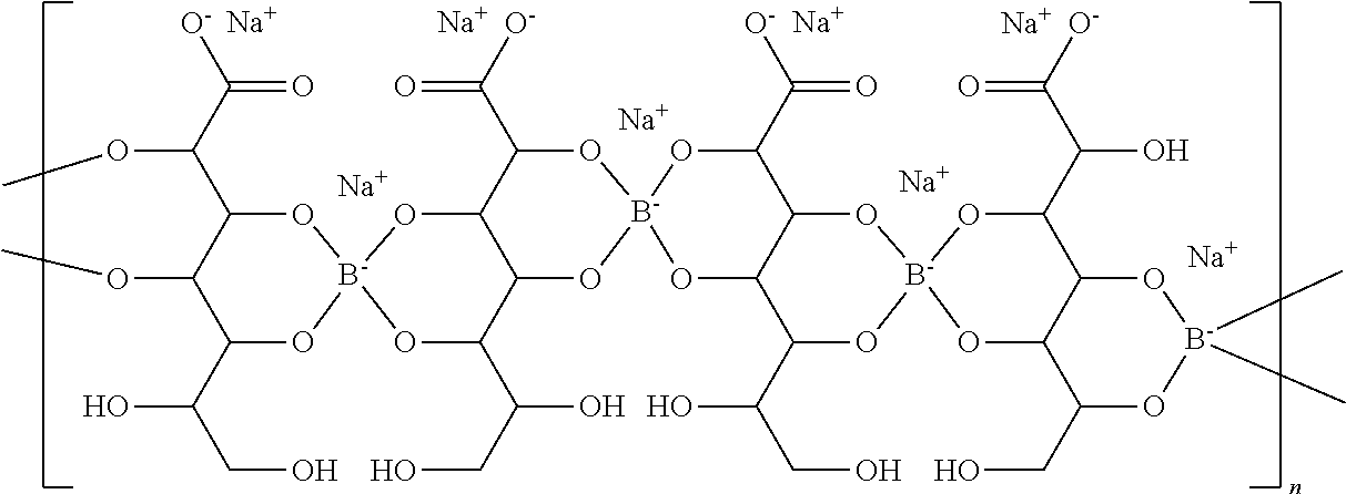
[O-]C(C(C1C(OC)C(C(CO)O)O[B-]2(O1)OC(C(CO)O)C1C(C(C([O-])=O)O[B-]3(O1)OC1C(C(C([O-])=O)O3)O[B-]3(OC4C(C(C(C([O-])=O)O)O3)O[B-](C)(C)OC4CO)OC1C(CO)O)O2)OC)=O.[Na].[Na].[Na].[Na].[Na].[Na].[Na].[Na]
